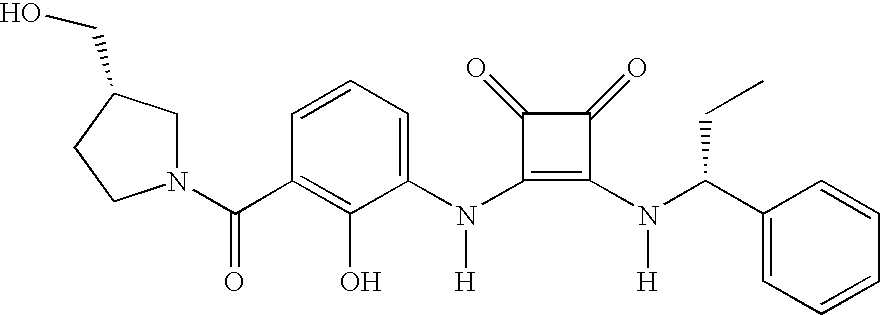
N(C1=C(N(C(C2=CC=CC=C2)CC)[H])C(=O)C1=O)([H])C1=CC=CC(C(N2CC(CO)CC2)=O)=C1O
